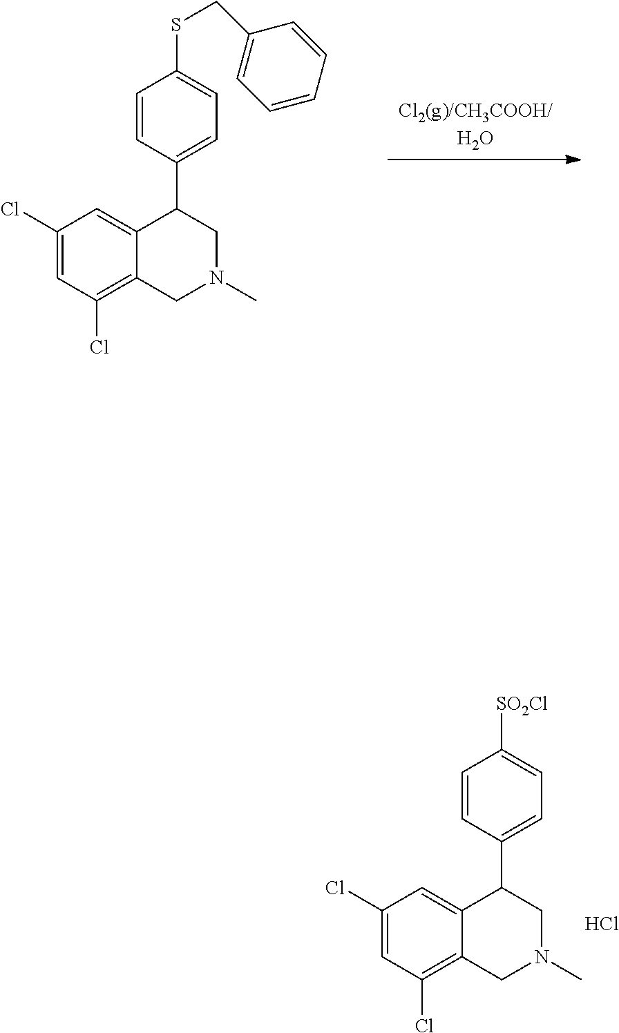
C1=CC(C2C3=CC(Cl)=CC(Cl)=C3CN(C)C2)=CC=C1SCC1=CC=CC=C1.C1=CC(C2C3=CC(Cl)=CC(Cl)=C3CN(C)C2)=CC=C1[SO2Cl].Cl
